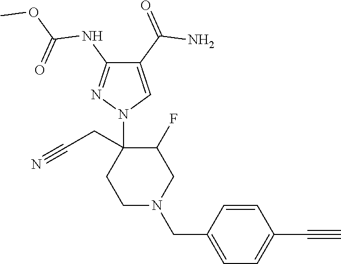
C1(C(=O)N)=CN(C2(CC#N)CCN(CC3=CC=C(C#C)C=C3)CC2F)N=C1NC(OC)=O
